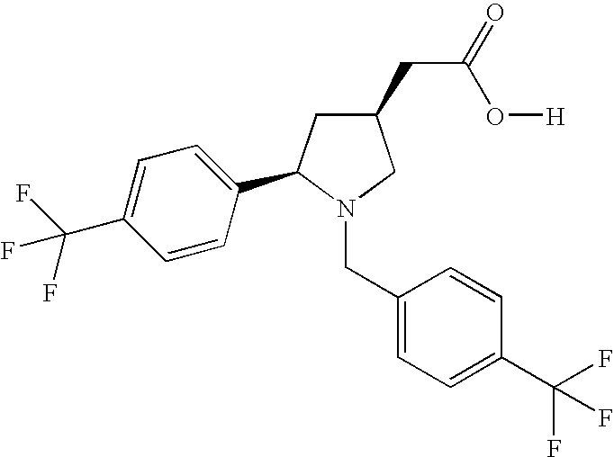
C1(CC(O[H])=O)CC(C2=CC=C(C(F)(F)F)C=C2)N(CC2=CC=C(C(F)(F)F)C=C2)C1
